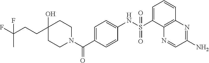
C1(O)(CCC(F)(C)F)CCN(C(C2=CC=C(NS(C3=CC=CC4=C3N=CC(N)=N4)(=O)=O)C=C2)=O)CC1
